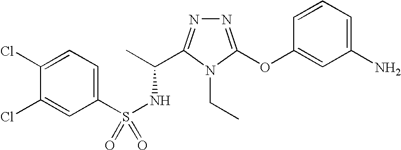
N1=C(OC2=CC(N)=CC=C2)N(CC)C(C(C)NS(=O)(C2=CC=C(Cl)C(Cl)=C2)=O)=N1
